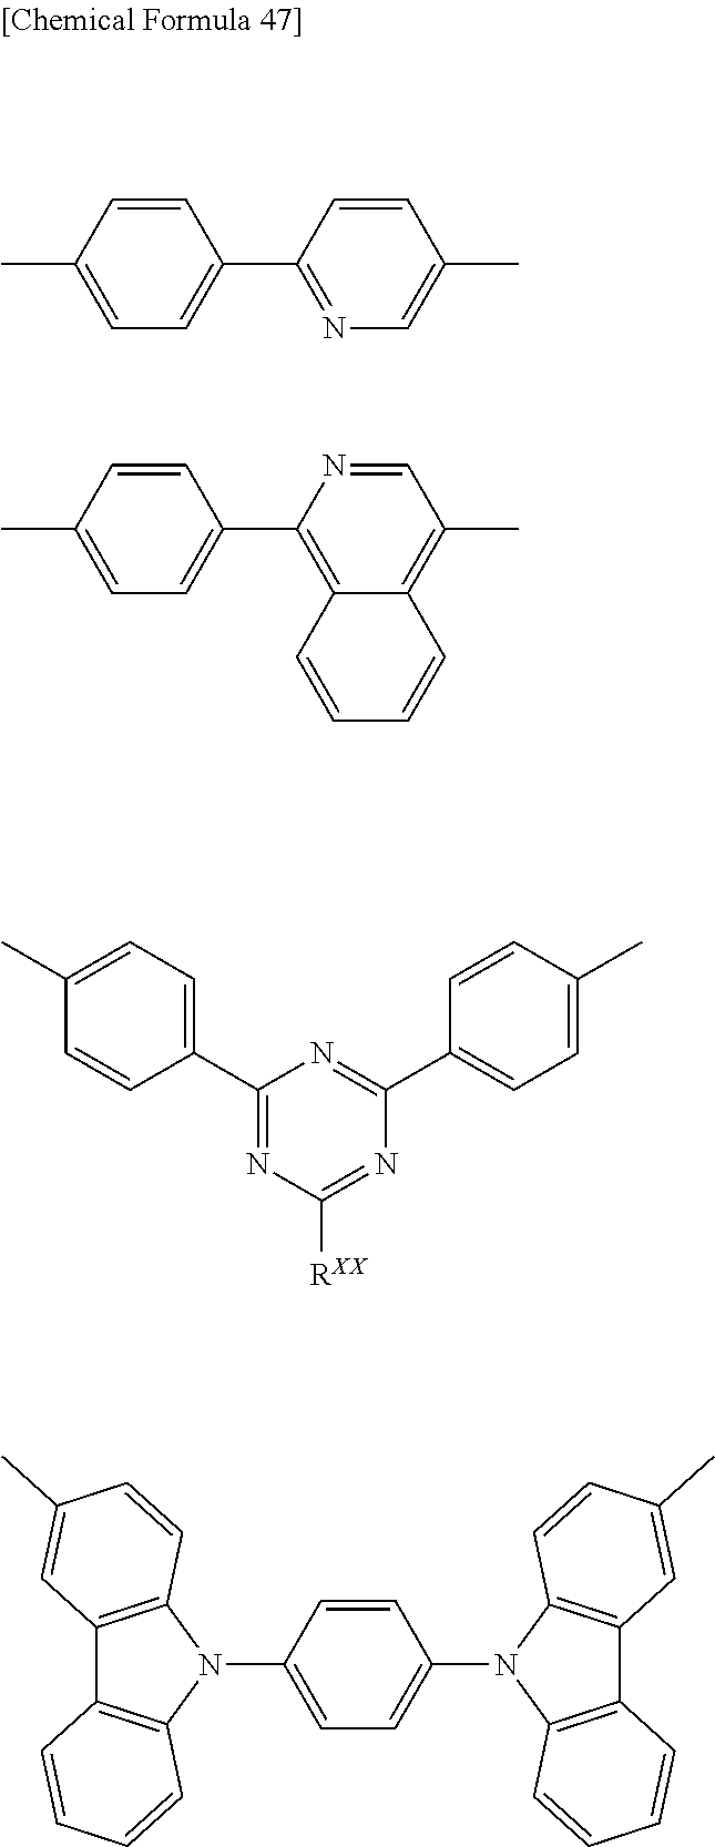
C1=CC(C)=CC=C1C1=NC=C(C)C=C1.C1=CC(C)=CC=C1C1=C2C(=C(C)C=N1)C=CC=C2.N1=C(C2=CC=C(C)C=C2)N=C(C2=CC=C(C)C=C2)N=C1[RXX].C12=C(C=CC(C)=C1)N(C1=CC=C(N3C4=C(C5=C3C=CC(C)=C5)C=CC=C4)C=C1)C1=C2C=CC=C1
